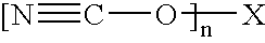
[[N]#CO[X]
